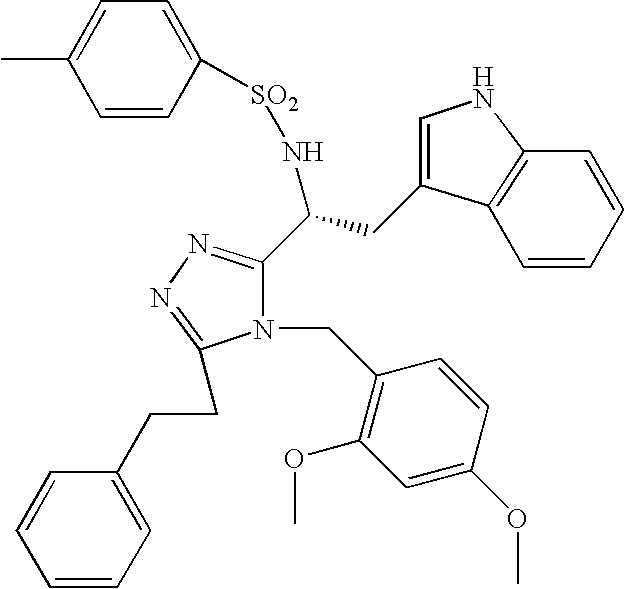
N(C(C1=NN=C(CCC2=CC=CC=C2)N1CC1=C(OC)C=C(OC)C=C1)CC1=CNC2=C1C=CC=C2)[SO2]C1=CC=C(C)C=C1
